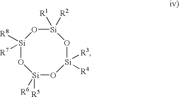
[Si]1([R8])([R7])O[Si]([R5])([R6])O[Si]([R3])([R4])O[Si]([R1])([R2])O1
